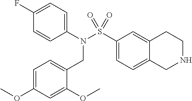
C1(N(S(C2=CC=C3C(=C2)CCNC3)(=O)=O)CC2=CC=C(OC)C=C2OC)=CC=C(F)C=C1
